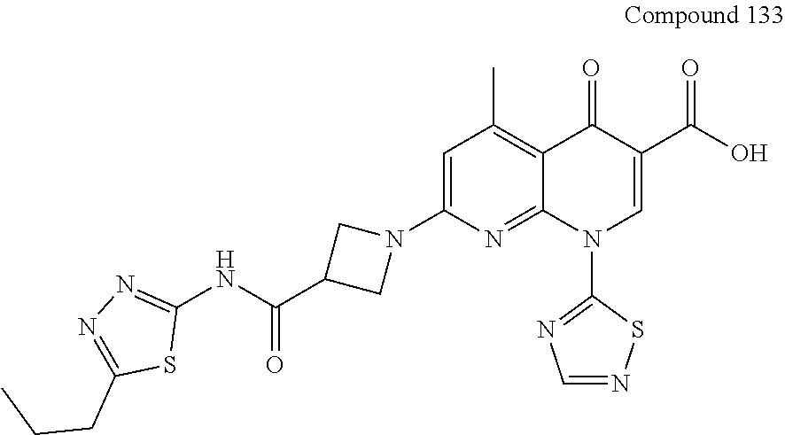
C1=C(N2CC(C(NC3=NN=C(CCC)S3)=O)C2)N=C2C(=C1C)C(=O)C(C(O)=O)=CN2C1=NC=NS1
